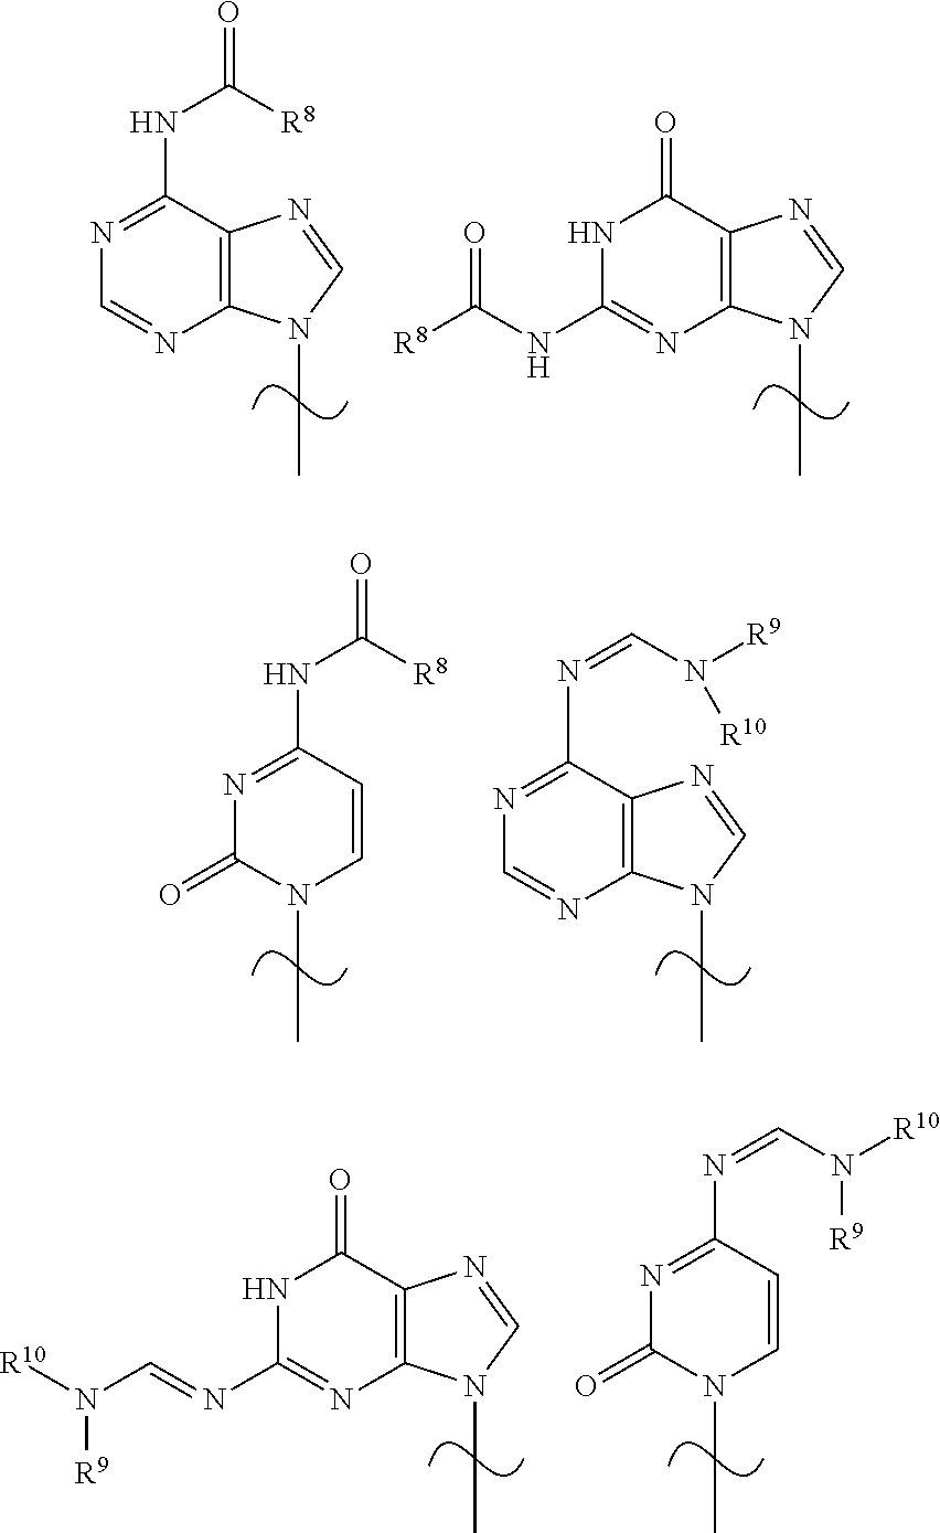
C(C)N1C2=C(N=C1)C(NC(=O)[R8])=NC=N2.C(C)N1C2=C(N=C1)C(=O)NC(NC([R8])=O)=N2.C1=CN(CC)C(=O)N=C1NC(=O)[R8].C(C)N1C2=C(N=C1)C(N=CN([R9])[R10])=NC=N2.C(C)N1C2=C(N=C1)C(=O)NC(N=CN([R10])[R9])=N2.C1=CN(CC)C(=O)N=C1N=CN([R10])[R9]
